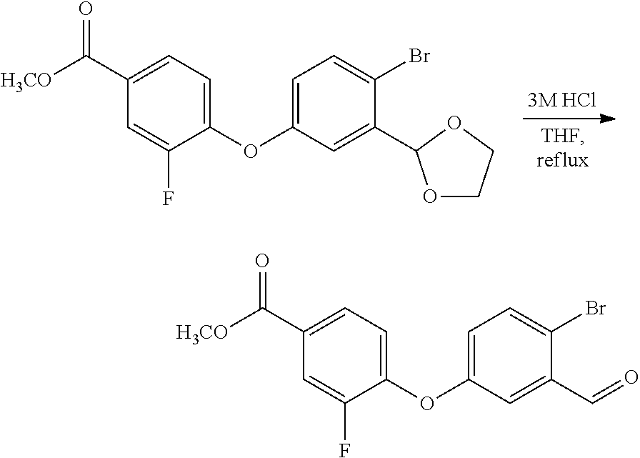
C1=C(OC2=CC=C(C([H3CO])=O)C=C2F)C=C(C2OCCO2)C(Br)=C1.C1=C(OC2=CC=C(C([H3CO])=O)C=C2F)C=C(C=O)C(Br)=C1
